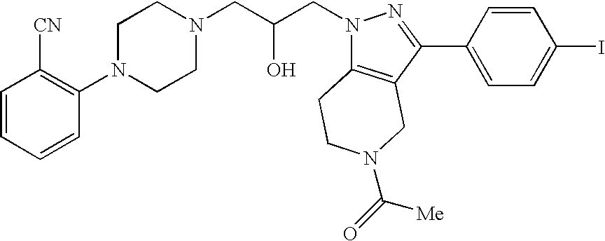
C1=CC=CC(N2CCN(CC(CN3C4=C(C(C5=CC=C(I)C=C5)=N3)CN(C(=O)[Me])CC4)O)CC2)=C1[CN]
